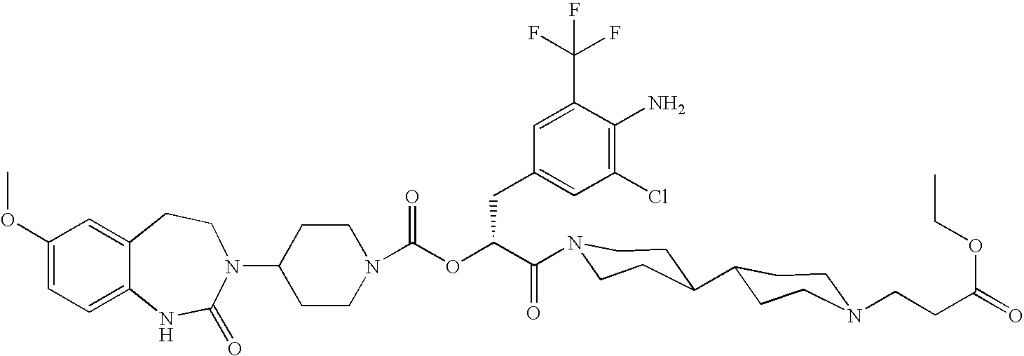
C12=CC(OC)=CC=C1NC(=O)N(C1CCN(C(OC(C(=O)N3CCC(C4CCN(CCC(=O)OCC)CC4)CC3)CC3=CC(Cl)=C(N)C(C(F)(F)F)=C3)=O)CC1)CC2
